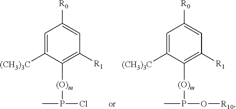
C1=C([(CH3)3C])C([(O)m]P(C)Cl)=C([R1])C=C1[R0].C1=C([(CH3)3C])C([(O)m]P(C)O[R10])=C([R1])C=C1[R0]
